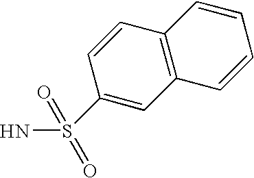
C1(S(N)(=O)=O)=CC2=C(C=C1)C=CC=C2
